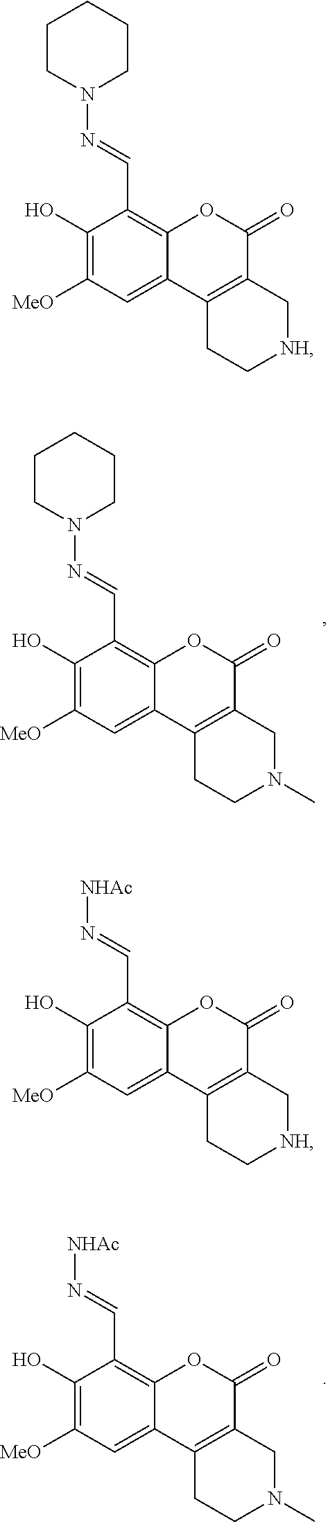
C1(O)=C([MeO])C=C2C(=C1C=N[NHAc])OC(=O)C1=C2CCN(C)C1.C1(O)=C([MeO])C=C2C(=C1C=NN1CCCCC1)OC(=O)C1=C2CCN(C)C1.C1(O)=C([MeO])C=C2C(=C1C=NN1CCCCC1)OC(=O)C1=C2CC[NH]C1.C1(O)=C([MeO])C=C2C(=C1C=N[NHAc])OC(=O)C1=C2CC[NH]C1
